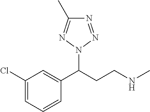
C1=C(Cl)C=C(C(CCNC)N2N=C(C)N=N2)C=C1
